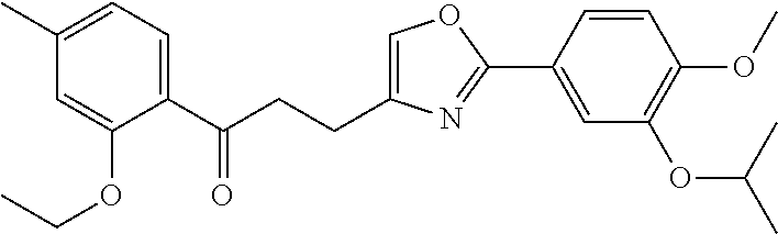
C1=C(CCC(C2=CC=C(C)C=C2OCC)=O)N=C(C2=CC(OC(C)C)=C(OC)C=C2)O1
